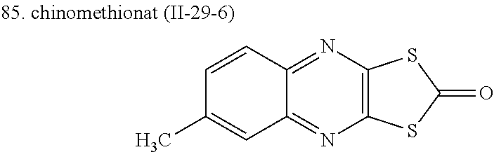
C1=CC2=NC3=C(N=C2C=C1C)SC(=O)S3
